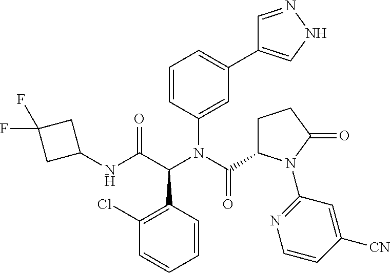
C1=CC(N(C(=O)C2CCC(=O)N2C2=NC=CC([CN])=C2)C(C(NC2CC(F)(F)C2)=O)C2=C(Cl)C=CC=C2)=CC(C2=CNN=C2)=C1
